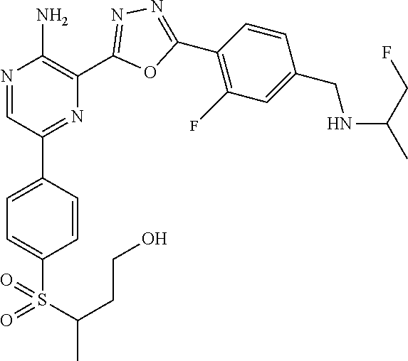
N1=CC(C2=CC=C(S(=O)(C(C)CCO)=O)C=C2)=NC(C2=NN=C(C3=C(F)C=C(CNC(C)CF)C=C3)O2)=C1N
